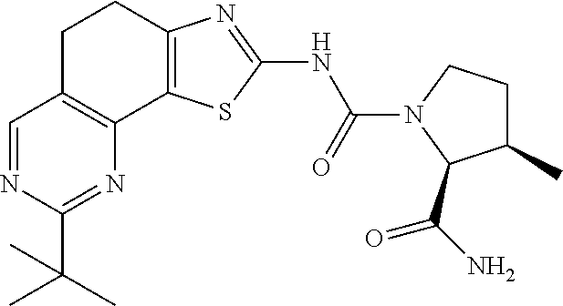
C1C2=C(C3=C(C1)N=C(NC(=O)N1CCC(C)C1C(N)=O)S3)N=C(C(C)(C)C)N=C2
